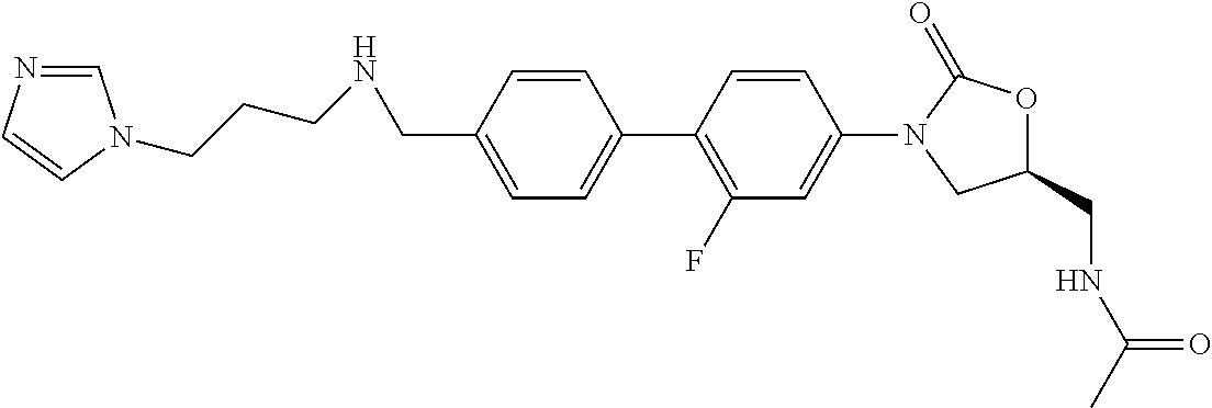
C1=C(CNCCCN2C=NC=C2)C=CC(C2=C(F)C=C(N3CC(CNC(C)=O)OC3=O)C=C2)=C1
